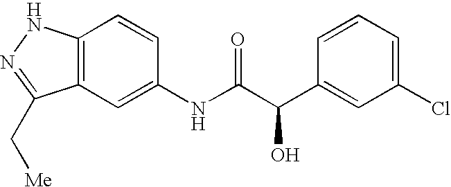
C12=C(C=C(NC(C(C3=CC(Cl)=CC=C3)O)=O)C=C1)C(C[Me])=NN2
